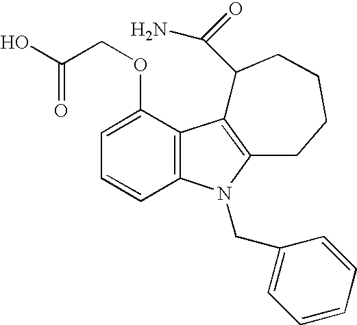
C1=C(OCC(=O)O)C2=C(C=C1)N(CC1=CC=CC=C1)C1=C2C(C(N)=O)CCCC1
